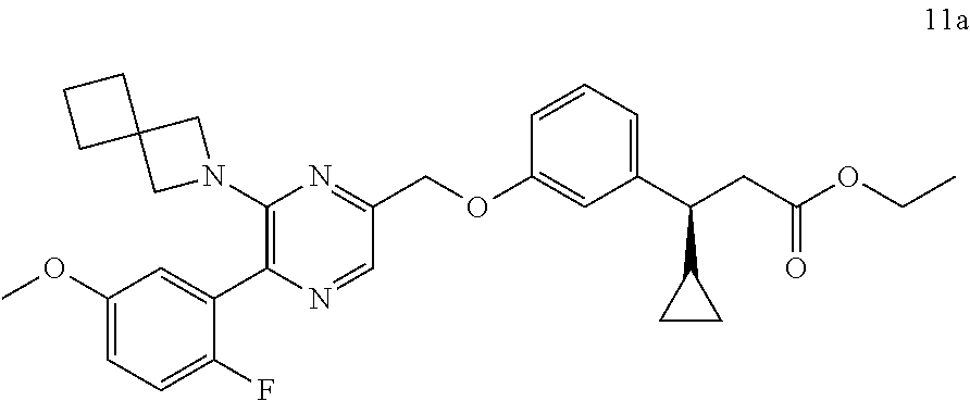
C1(OC)=CC=C(F)C(C2=C(N3CC4(C3)CCC4)N=C(COC3=CC(C(CC(OCC)=O)C4CC4)=CC=C3)C=N2)=C1
